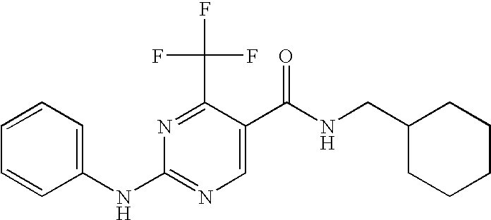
C1(NC2=NC=C(C(NCC3CCCCC3)=O)C(C(F)(F)F)=N2)=CC=CC=C1
